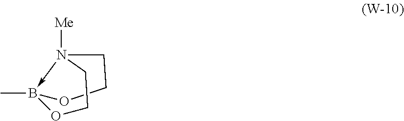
CB12-N([Me])(CCO1)CCO2
